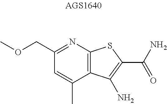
C1=C(C)C2=C(N=C1COC)SC(C(N)=O)=C2N
